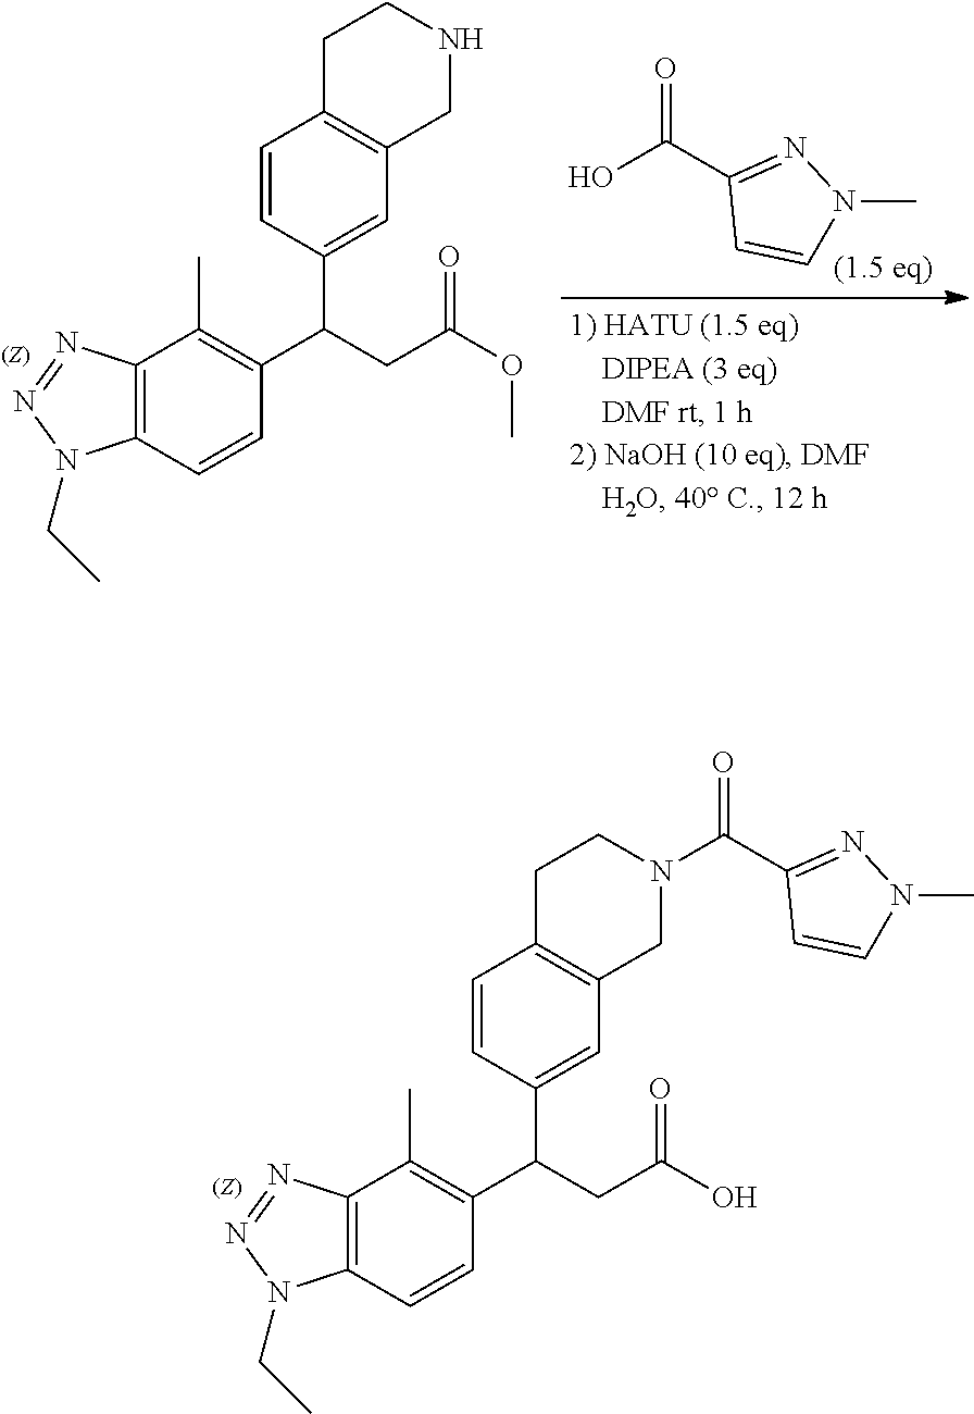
C1=CC(C(CC(O)=O)C2=C(C)C3=C(C=C2)N(CC)N=N3)=CC2=C1CCN(C(C1=NN(C)C=C1)=O)C2.C1=CC(C(CC(OC)=O)C2=C(C)C3=C(C=C2)N(CC)N=N3)=CC2=C1CCNC2.O=C(C1=NN(C)C=C1)O
